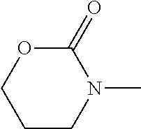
C1(=O)OCCCN1C
